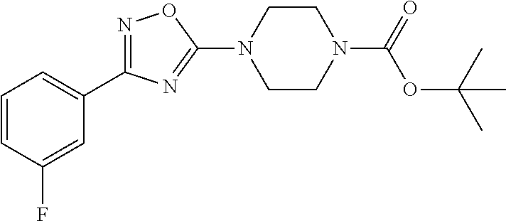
C1=CC(F)=CC(C2=NOC(N3CCN(C(=O)OC(C)(C)C)CC3)=N2)=C1
